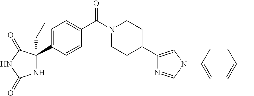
N1C(CC)(C2=CC=C(C(N3CCC(C4=CN(C5=CC=C(C)C=C5)C=N4)CC3)=O)C=C2)C(=O)NC1=O
